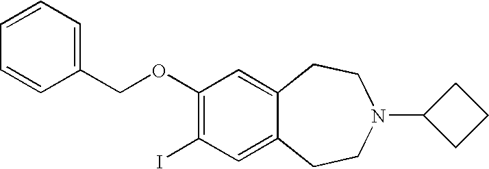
C1=CC(COC2=C(I)C=C3C(=C2)CCN(C2CCC2)CC3)=CC=C1
